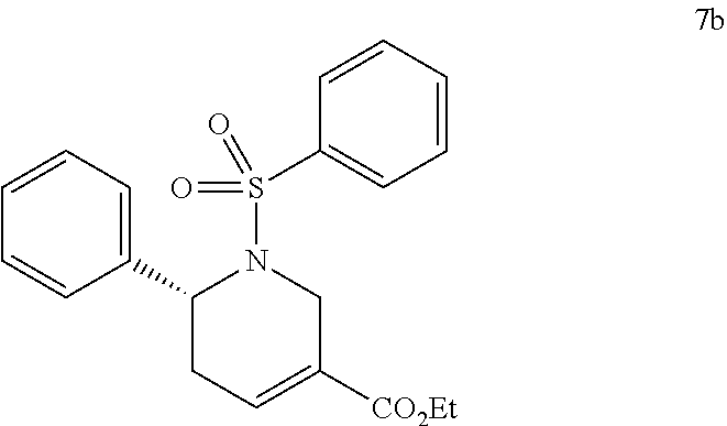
C1=CC=C(C2CC=C([CO2Et])CN2S(=O)(=O)C2=CC=CC=C2)C=C1
